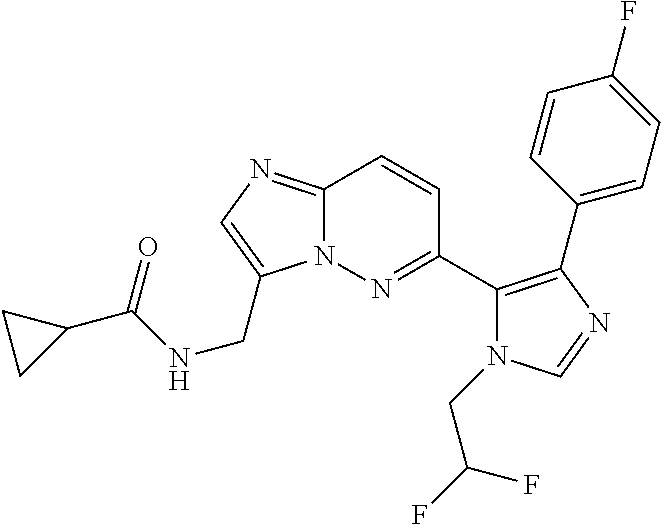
C12=NC=C(CNC(=O)C3CC3)N1N=C(C1=C(C3=CC=C(F)C=C3)N=CN1CC(F)F)C=C2
